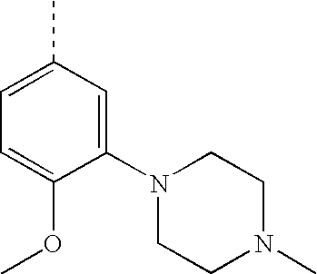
C1(N2CCN(C)CC2)=CC(C)=CC=C1OC
